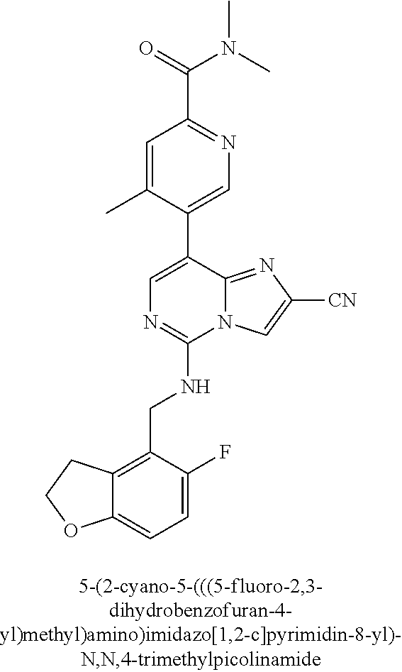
C12=CC=C(F)C(CNC3=NC=C(C4=CN=C(C(N(C)C)=O)C=C4C)C4=NC([CN])=CN34)=C1CCO2
